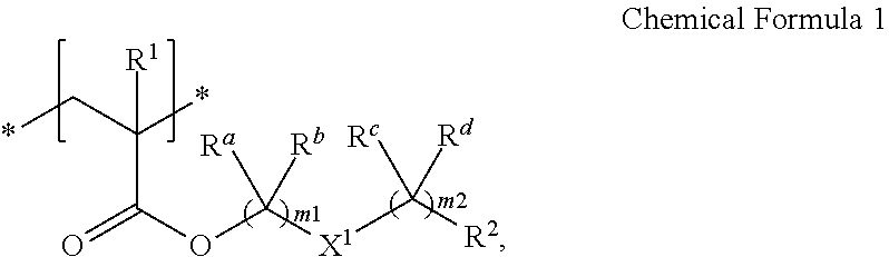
*CC(*)(C(=O)OC([X1]C([Rc])([R2])[Rd])([Ra])[Rb])[R1]
